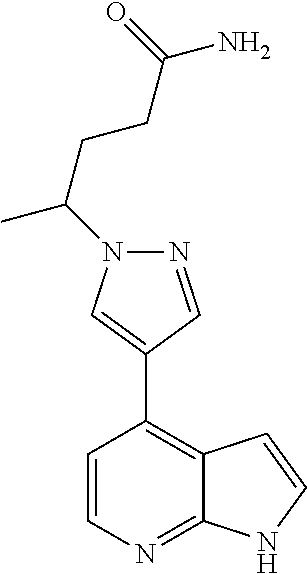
C12=C(C3=CN(C(CCC(=O)N)C)N=C3)C=CN=C1NC=C2
